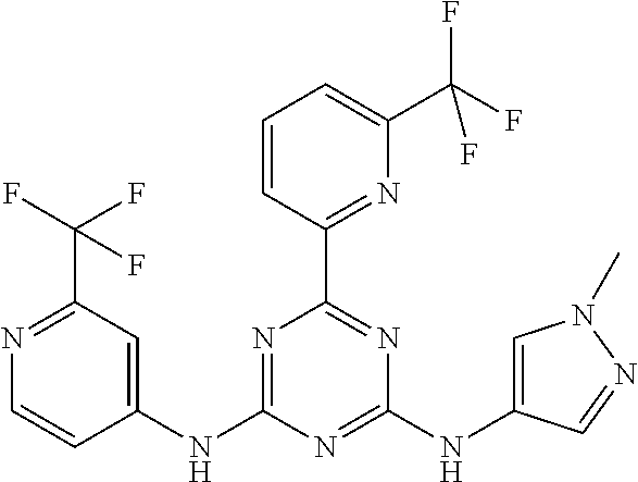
C1(NC2=NC(C3=NC(C(F)(F)F)=CC=C3)=NC(NC3=CN(C)N=C3)=N2)=CC(C(F)(F)F)=NC=C1
